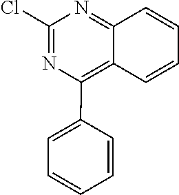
C1=C(C2=C3C(=NC(Cl)=N2)C=CC=C3)C=CC=C1
